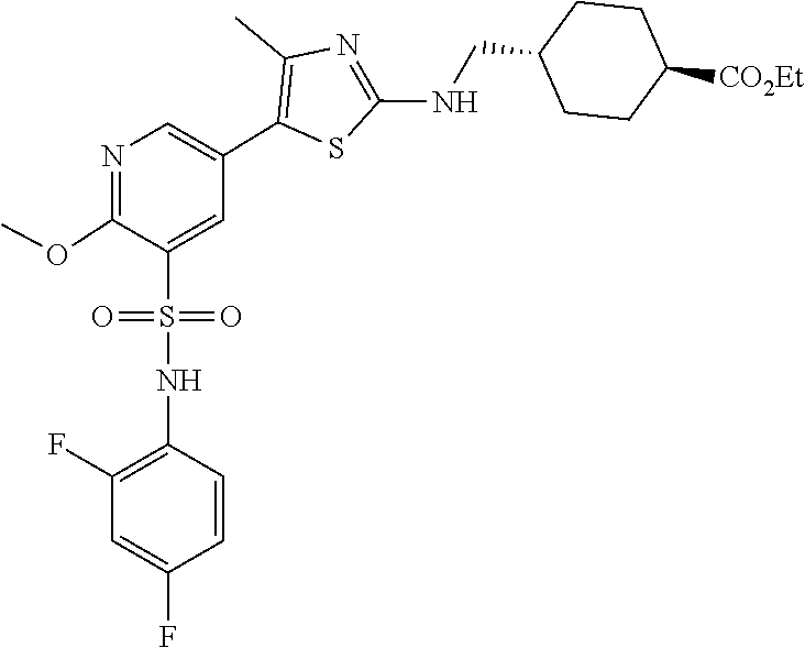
O(C)C1=NC=C(C2=C(C)N=C(NCC3CCC([CO2Et])CC3)S2)C=C1S(NC1=C(F)C=C(F)C=C1)(=O)=O
